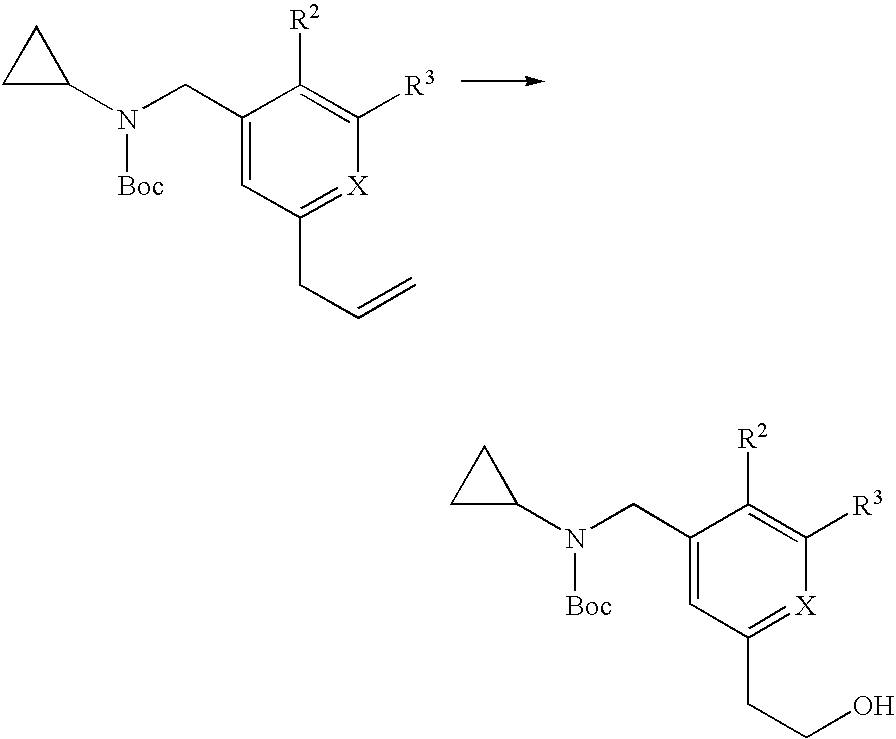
C1(CN(C2CC2)[Boc])=CC(CC=C)=[X]C([R3])=C1[R2].C1(CN(C2CC2)[Boc])=CC(CCO)=[X]C([R3])=C1[R2]
